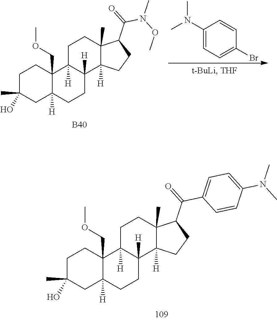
[B40].C1C(C)(O)CC2([H])C(COC)(C1)C1([H])C([H])(CC2)C2([H])C(C)(CC1)C(C(=O)N(OC)C)CC2.C1(N(C)C)=CC=C(Br)C=C1.C1C(C)(O)CC2([H])C(COC)(C1)C1([H])C([H])(CC2)C2([H])C(C)(CC1)C(C(=O)C1=CC=C(N(C)C)C=C1)CC2
